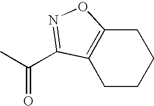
C1C2=C(CCC1)C(C(C)=O)=NO2
